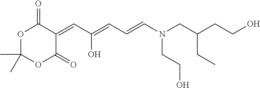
C(C=C1C(=O)OC(C)(C)OC1=O)(O)=CC=CN(CC(CCO)CC)CCO
